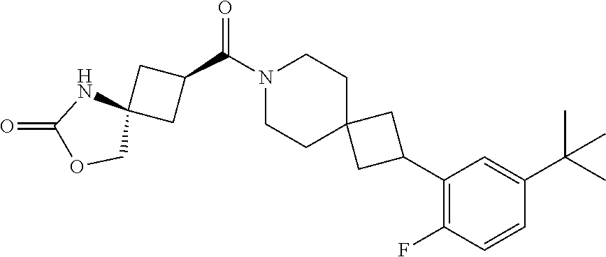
N1(C(C2CC3(C2)NC(=O)OC3)=O)CCC2(CC1)CC(C1=C(F)C=CC(C(C)(C)C)=C1)C2
